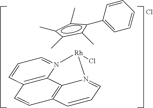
c1(C)c(C)c(C)c(C2=CC=CC=C2)c1C.C1=CC=N2C3=C1C=CC1=C3N(=CC=C1)[Rh]2Cl.Cl
